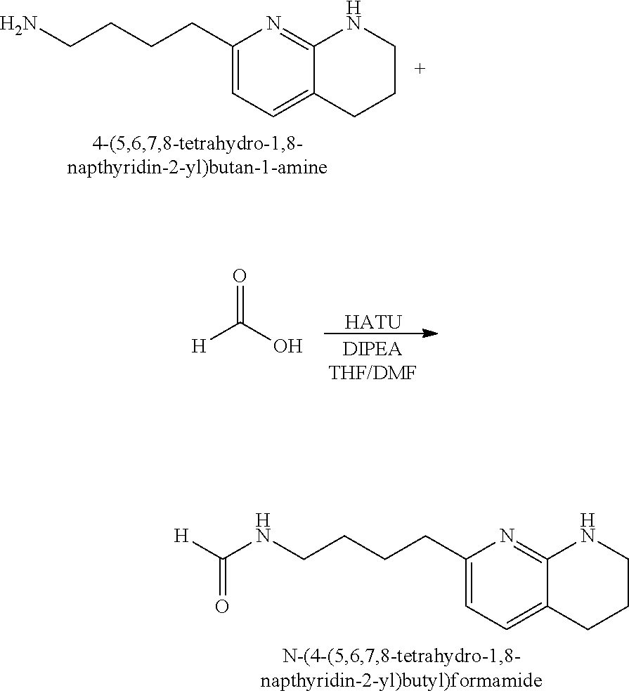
C12=NC(CCCCN)=CC=C1CCCN2.C12=NC(CCCCNC([H])=O)=CC=C1CCCN2.[HATU].O=C(O)[H]
